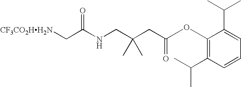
[CF3CO2HH2N]CC(NCC(CC(=O)OC1=C(C(C)C)C=CC=C1C(C)C)(C)C)=O
